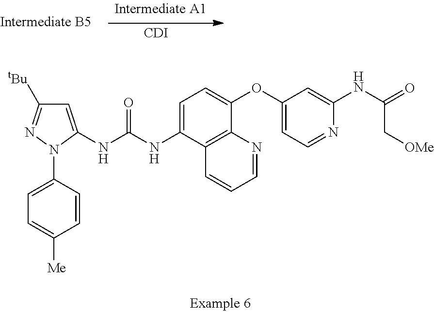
[CDI].C1=C(NC(NC2=CC=C(OC3=CC=NC(NC(=O)C[OMe])=C3)C3=C2C=CC=N3)=O)N(C2=CC=C([Me])C=C2)N=C1[tBu]
